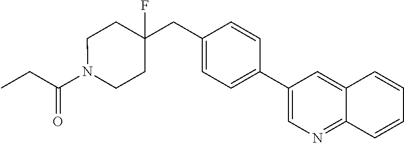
C(=O)(CC)N1CCC(CC2=CC=C(C3=CN=C4C(=C3)C=CC=C4)C=C2)(F)CC1
